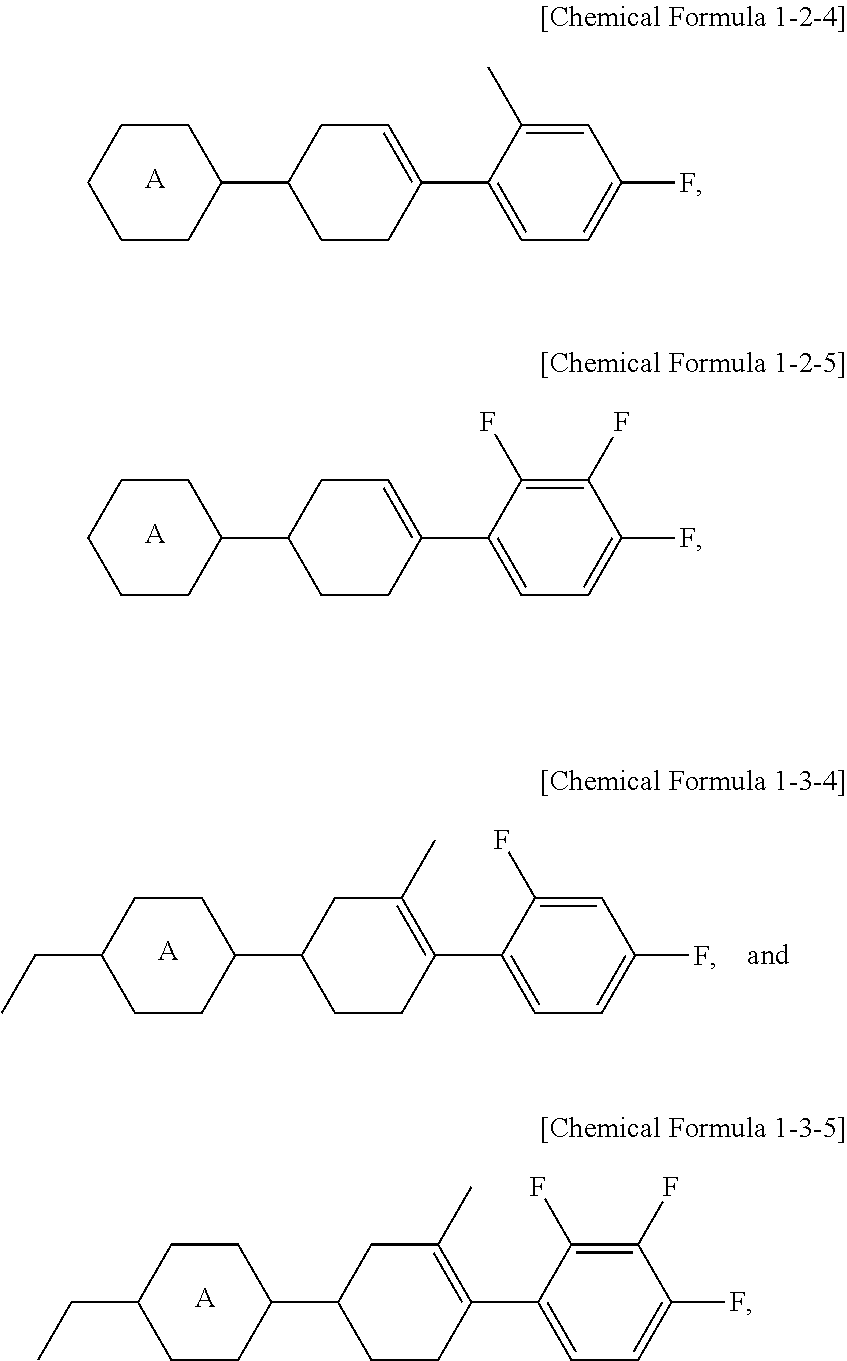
C1CC(C2=CC=C(F)C=C2C)=CCC1C1CCCCC1.[A].C1CC(C2=CC=C(F)C(F)=C2F)=CCC1C1CCCCC1.[A].C1CC(C2=CC=C(F)C(F)=C2F)=C(C)CC1C1CCC(CC)CC1.[A].C1CC(C2=CC=C(F)C=C2F)=C(C)CC1C1CCC(CC)CC1.[A]
